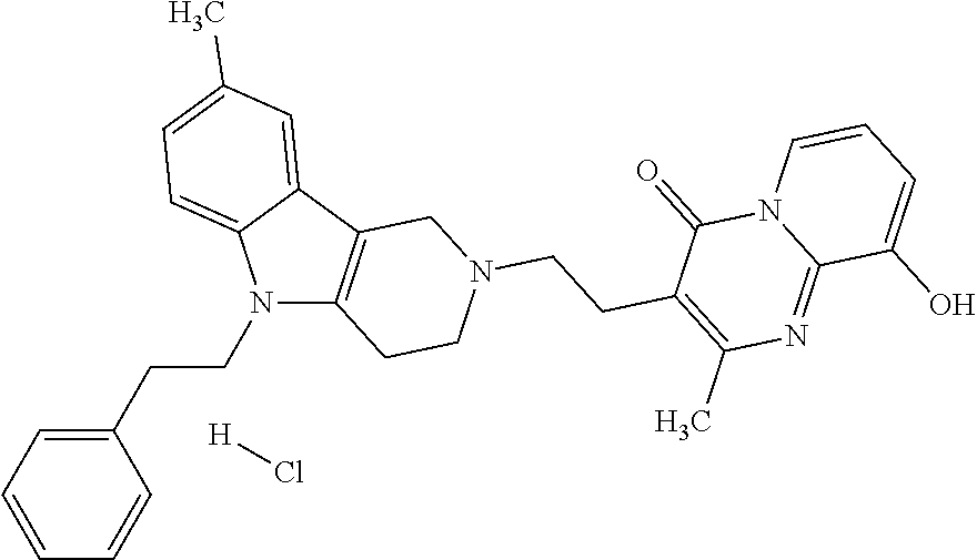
N1(CCC2=CC=CC=C2)C2=C(C3=CC(C)=CC=C13)CN(CCC1=C(C)N=C3N(C1=O)C=CC=C3O)CC2.[H]Cl
